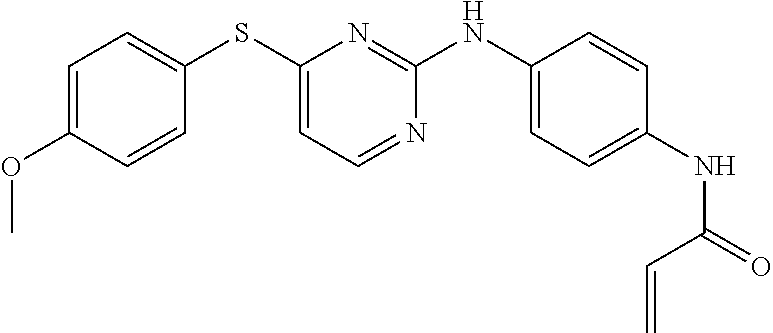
C1=C(OC)C=CC(SC2=CC=NC(NC3=CC=C(NC(=O)C=C)C=C3)=N2)=C1
